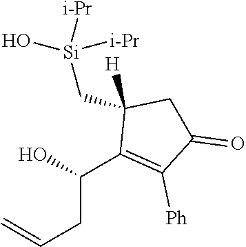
C=CCC(C1=C([Ph])C(=O)CC1([H])C[Si]([i-Pr])([i-Pr])O)O
